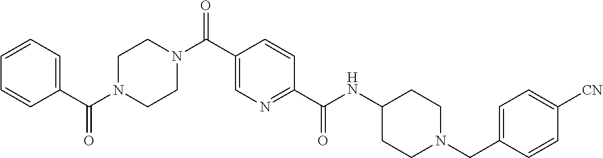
C1=CC(C(N2CCN(C(C3=CN=C(C(NC4CCN(CC5=CC=C([CN])C=C5)CC4)=O)C=C3)=O)CC2)=O)=CC=C1
